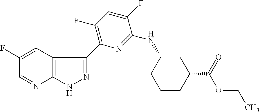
C1(F)=CC2=C(N=C1)NN=C2C1=C(F)C=C(F)C(NC2CCCC(C(=O)OCC)C2)=N1
